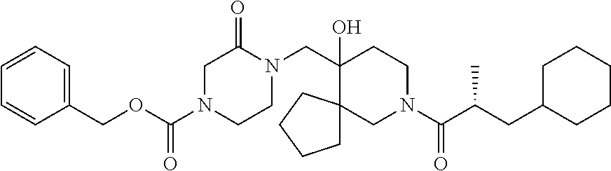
N1(C(OCC2=CC=CC=C2)=O)CCN(CC2(O)C3(CN(C(=O)C(CC4CCCCC4)C)CC2)CCCC3)C(=O)C1
